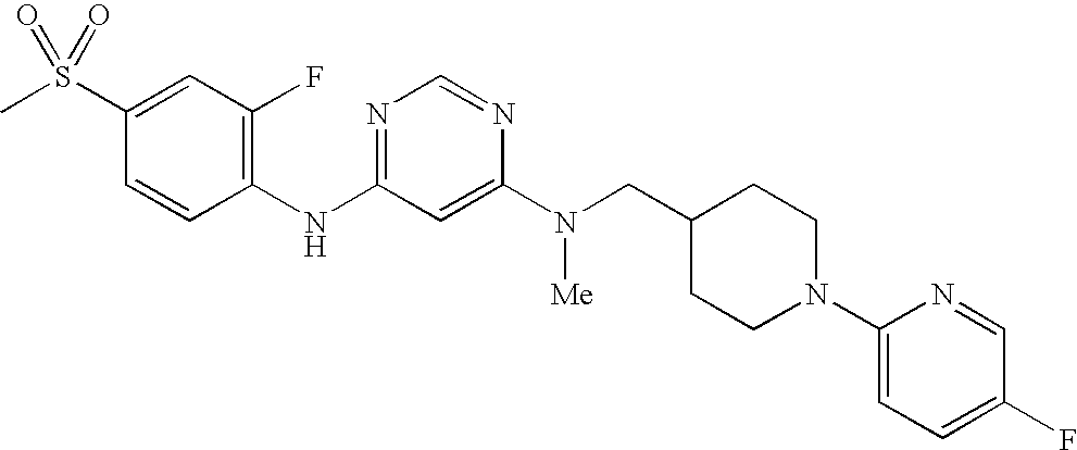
C1(S(C)(=O)=O)=CC(F)=C(NC2=NC=NC(N(CC3CCN(C4=CC=C(F)C=N4)CC3)[Me])=C2)C=C1
